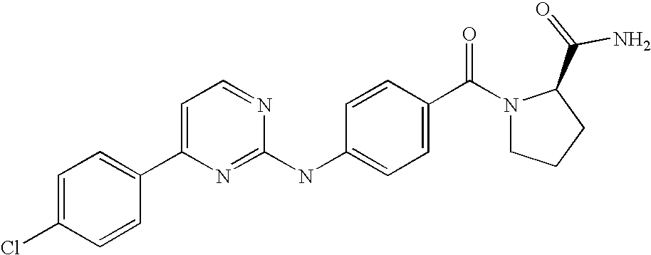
C1=C(Cl)C=CC(C2=CC=NC(NC3=CC=C(C(=O)N4CCCC4C(=O)N)C=C3)=N2)=C1
